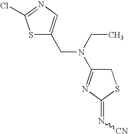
S1C(CN(CC)C2=NC(=N[CN])SC2)=CN=C1Cl
